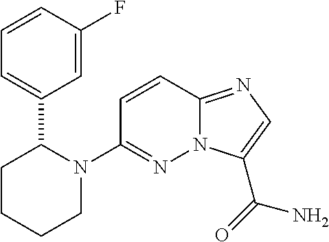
N12C(=NC=C1C(=O)N)C=CC(N1C(C3=CC=CC(F)=C3)CCCC1)=N2
